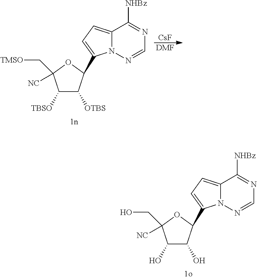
C12=CC=C(C3C([OTBS])C([TBSO])C([NC])(C[TMSO])O3)N1N=CN=C2[NHBz].[CsF].[DMF].C12=CC=C(C3C(O)C(O)C([NC])(CO)O3)N1N=CN=C2[NHBz]
